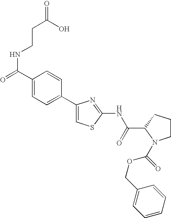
C1(C2=CC=C(C(=O)NCCC(O)=O)C=C2)=CSC(NC(C2N(C(OCC3=CC=CC=C3)=O)CCC2)=O)=N1
